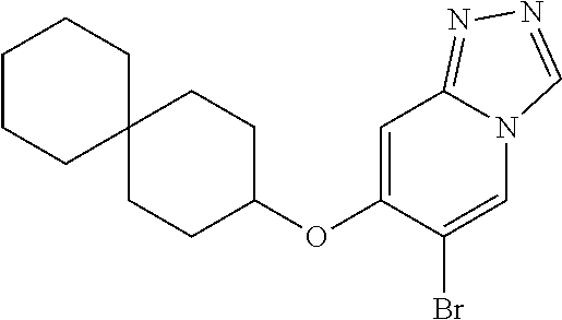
C1CCC2(CC1)CCC(OC1=CC3=NN=CN3C=C1Br)CC2
